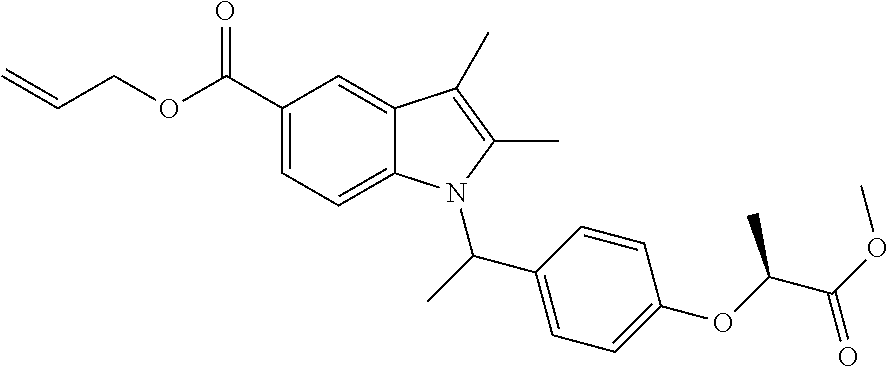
C1(C(OCC=C)=O)=CC=C2C(=C1)C(C)=C(C)N2C(C)C1=CC=C(OC(C(=O)OC)C)C=C1
